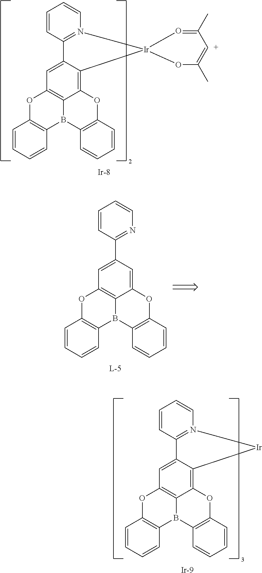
C1=C2C(=C3C4=C1OC1=C(B4C4=C(O3)C=CC=C4)C=CC=C1)[Ir]1(N3=C2C=CC=C3)OC(C)=[C+]C(C)=O1.[Ir].C1=C(C2=NC=CC=C2)C=C2C3=C1OC1=C(B3C3=C(O2)C=CC=C3)C=CC=C1.C1=C2C(=C3C4=C1OC1=C(B4C4=C(O3)C=CC=C4)C=CC=C1)[Ir]N1=C2C=CC=C1.[Ir]
